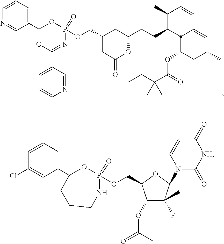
C1(COP2(=O)N=C(C3=CC=CN=C3)OC(C3=CC=CN=C3)O2)CC(=O)OC(CCC2C(C)C=CC3=CC(C)CC(OC(=O)C(CC)(C)C)C23)C1.C1(OC(C)=O)C(F)(C)C(N2C(=O)[NH]C(=O)C=C2)OC1COP1(=O)NCCCC(C2=CC=CC(Cl)=C2)O1
